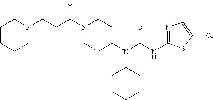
N1(CCC(N2CCC(N(C(NC3=NC=C(Cl)S3)=O)C3CCCCC3)CC2)=O)CCCCC1
